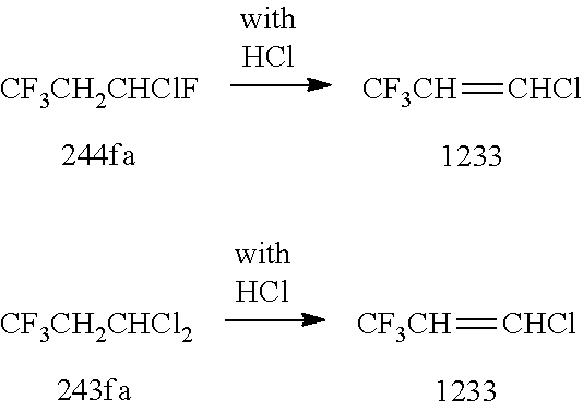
[CF3CH2CHClF].[CF3CH]=[CHCl].[CF3CH2CHCl2].[CF3CH]=[CHCl]
